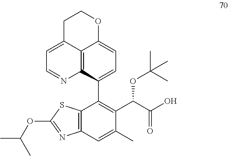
C1C2=CC=NC3=C2C(=CC=C3C2=C(C(OC(C)(C)C)C(=O)O)C(C)=CC3=C2SC(OC(C)C)=N3)OC1
